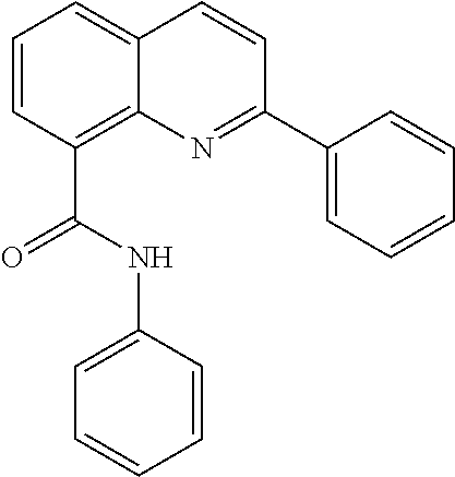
C1=CC(C(NC2=CC=CC=C2)=O)=C2C(=C1)C=CC(C1=CC=CC=C1)=N2
